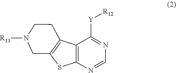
C12=C(N=CN=C1[Y][R12])SC1=C2CCN([R11])C1
